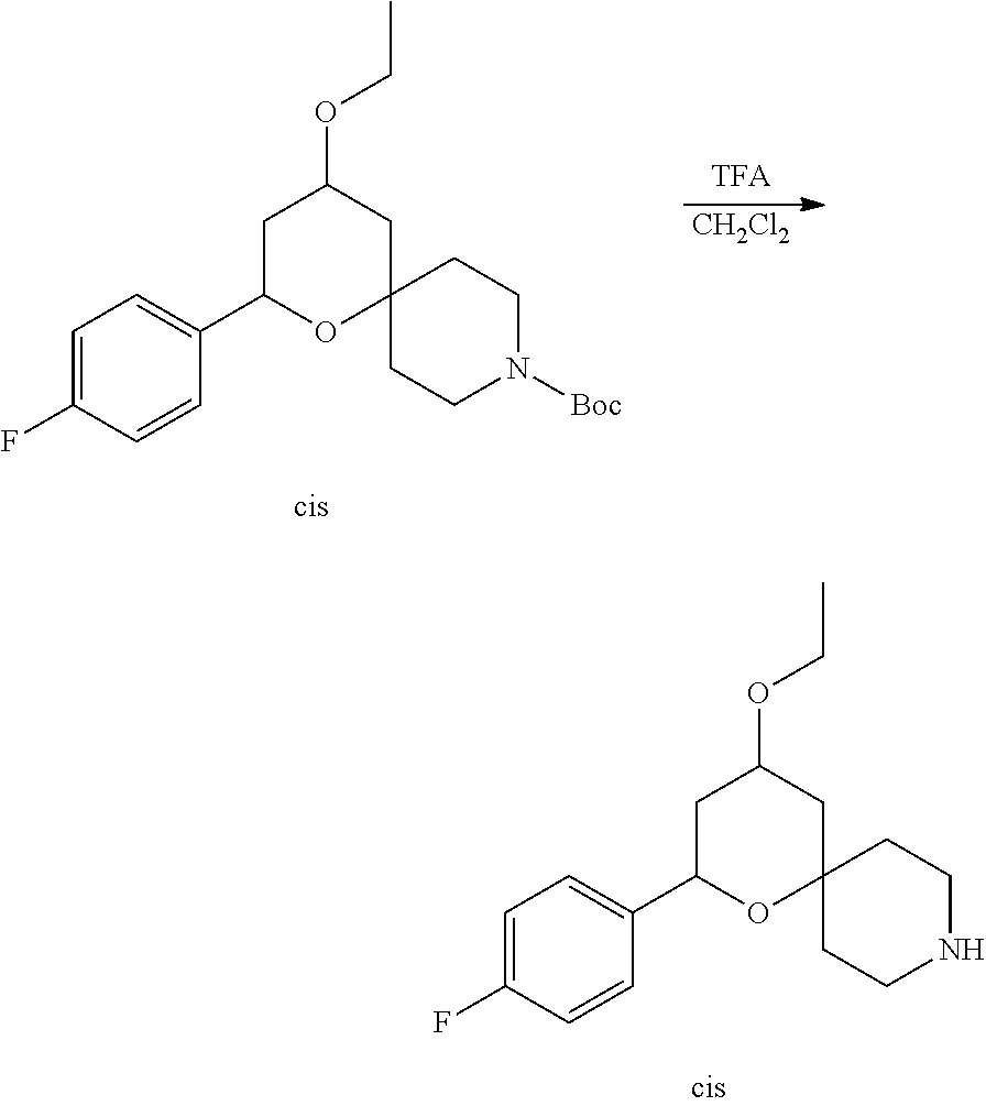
C1=C(F)C=CC(C2OC3(CC(OCC)C2)CCN([Boc])CC3)=C1.[CH2Cl2].C1=C(F)C=CC(C2OC3(CC(OCC)C2)CCNCC3)=C1
